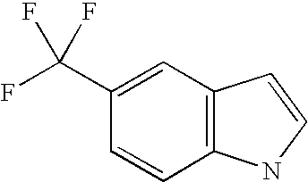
C1=C(C(F)(F)F)C=CC2=C1C=CN2
